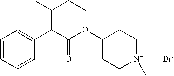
C1=CC=CC(C(C(OC2CC[N+](C)(C)CC2)=O)C(C)CC)=C1.[Br-]
